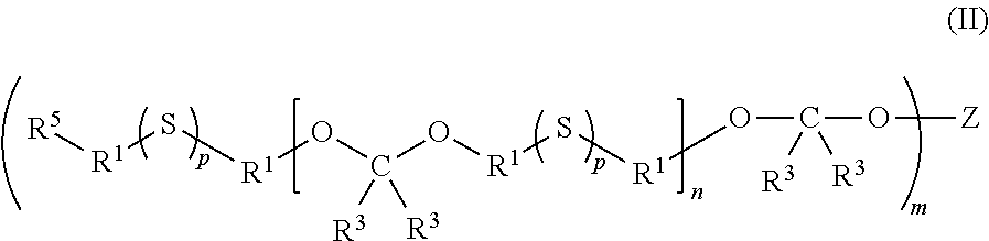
[R5][R1]S[R1]OC(O[R1]S[R1]OC(O[Z])([R3])[R3])([R3])[R3]
